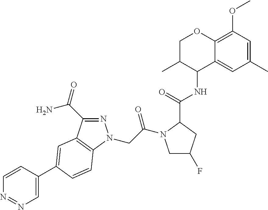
C1=CC(C2=CC3=C(N(CC(=O)N4CC(F)CC4C(NC4C5=CC(C)=CC(OC)=C5OCC4C)=O)N=C3C(N)=O)C=C2)=CN=N1
